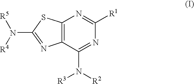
C12=C(C(N([R2])[R3])=NC([R1])=N1)N=C(N([R4])[R5])S2
